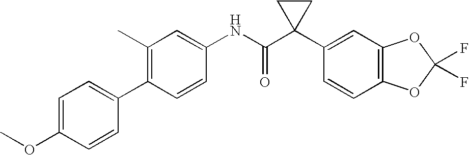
C1(NC(C2(C3=CC4=C(C=C3)OC(F)(F)O4)CC2)=O)=CC(C)=C(C2=CC=C(OC)C=C2)C=C1
